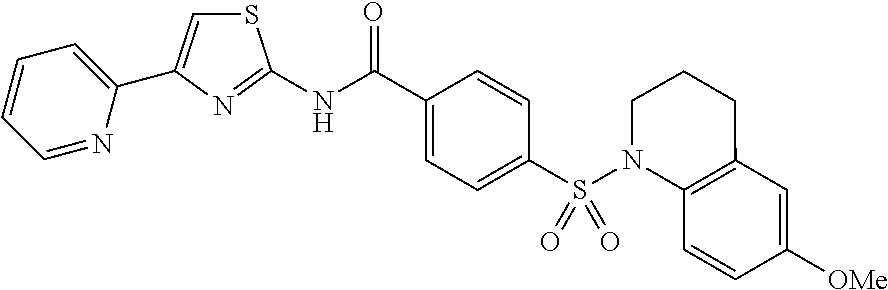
S1C=C(C2=CC=CC=N2)N=C1NC(C1=CC=C(S(N2CCCC3=C2C=CC([OMe])=C3)(=O)=O)C=C1)=O
